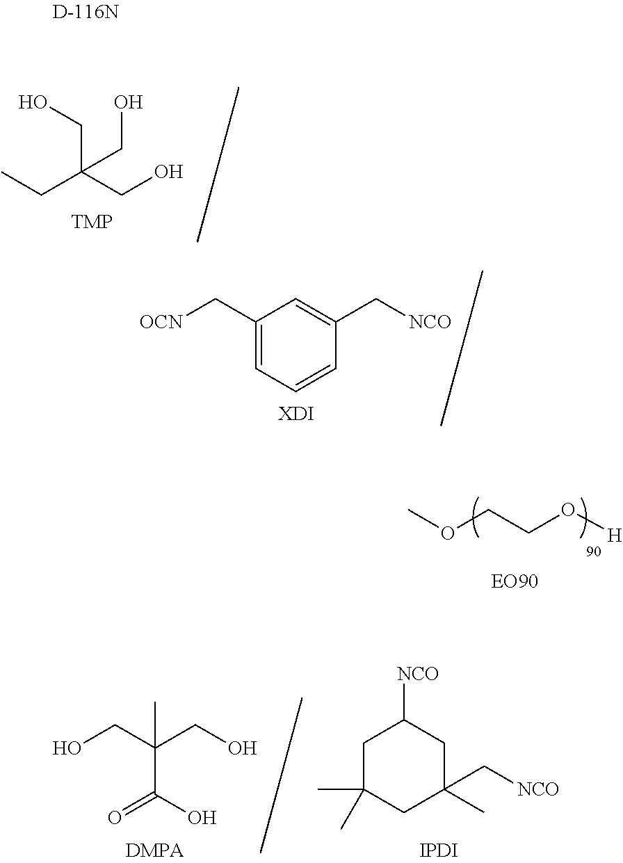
C(CO)(CO)(CO)CC.C1(C[OCN])=CC=CC(C[NCO])=C1.[XDI].C(CO[H])OC.C1([NCO])CC(C[NCO])(C)CC(C)(C)C1.[IPDI].C(C(CO)(CO)C)(O)=O
